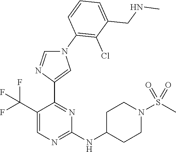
N1(C2=C(Cl)C(CNC)=CC=C2)C=NC(C2=NC(NC3CCN(S(C)(=O)=O)CC3)=NC=C2C(F)(F)F)=C1
